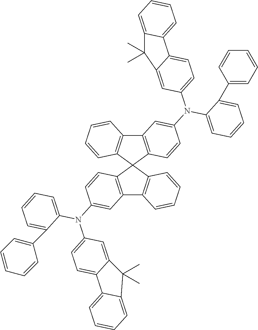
C12=C(C3(C4=C1C=CC=C4)C1=C(C4=C3C=CC=C4)C=C(N(C3=CC=C4C(=C3)C(C)(C)C3=CC=CC=C43)C3=CC=CC=C3C3=CC=CC=C3)C=C1)C=CC(N(C1=CC=C3C(=C1)C(C)(C)C1=CC=CC=C31)C1=CC=CC=C1C1=CC=CC=C1)=C2
